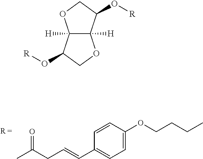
C1=C(OCCCC)C=CC(C=CCC(C)=O)=C1.C12([H])C([H])(OCC1O[R])C(O[R])CO2
